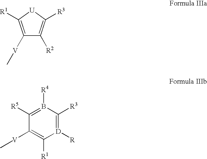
C1([V]C)=C([R1])[U]C([R3])=C1[R2].[D]1([R])=C([R3])B([R4])=C([R5])C([V]C)=C1[R1]
